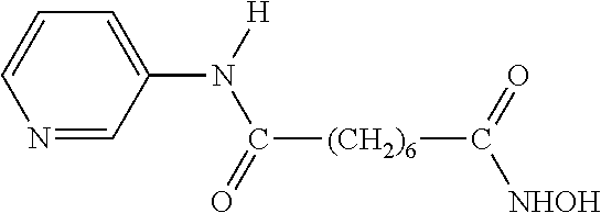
N1=CC(N([H])C([(CH2)6]C([NHOH])=O)=O)=CC=C1
